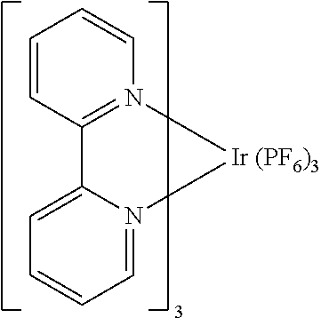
C1=CC2=N(C=C1)[Ir (PF6)3]N1=CC=CC=C21
